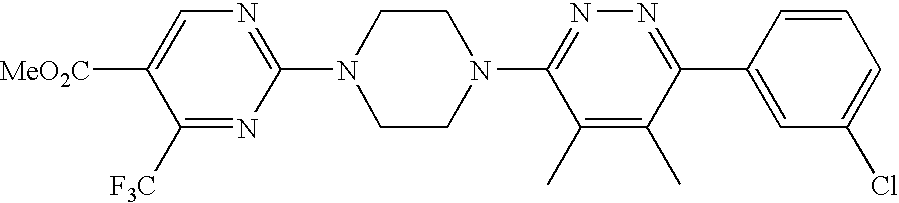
C1([F3C])=NC(N2CCN(C3=NN=C(C4=CC(Cl)=CC=C4)C(C)=C3C)CC2)=NC=C1[MeO2C]
